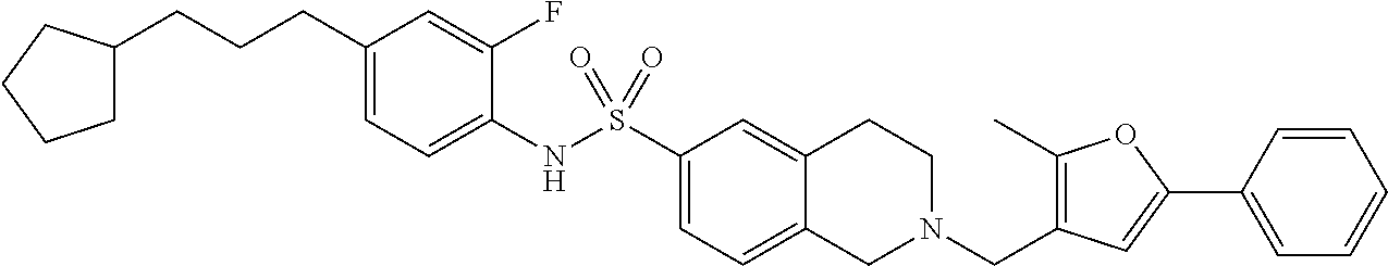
C1(CCCC2CCCC2)=CC=C(NS(C2=CC=C3C(=C2)CCN(CC2=C(C)OC(C4=CC=CC=C4)=C2)C3)(=O)=O)C(F)=C1
